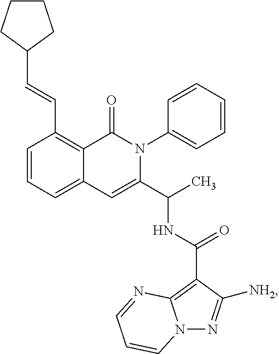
C1=CC=C2C(=C1C=CC1CCCC1)C(=O)N(C1=CC=CC=C1)C(C(C)NC(=O)C1=C3N(N=C1[NH2])C=CC=N3)=C2
